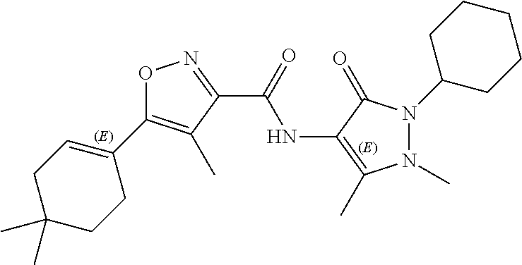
O1C(C2=CCC(C)(C)CC2)=C(C)C(C(=O)NC2=C(C)N(C)N(C3CCCCC3)C2=O)=N1
